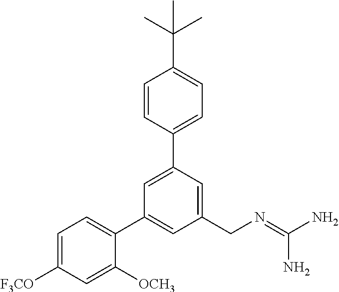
C1=CC(C2=CC(C3=CC=C([F3CO])C=C3[OCH3])=CC(CN=C(N)N)=C2)=CC=C1C(C)(C)C
